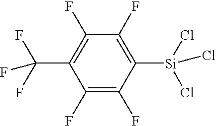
C1([Si](Cl)(Cl)Cl)=C(F)C(F)=C(C(F)(F)F)C(F)=C1F
